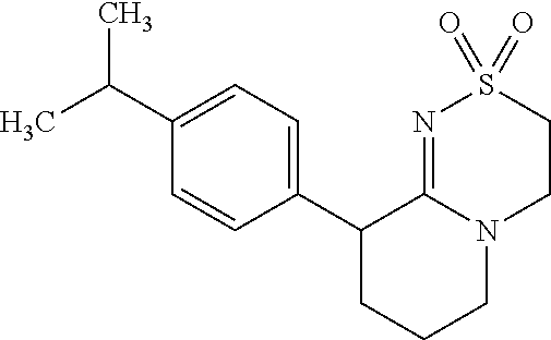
C1(C2CCCN3C2=NS(=O)(=O)CC3)=CC=C(C(C)C)C=C1
